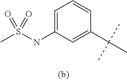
C1=C(NS(C)(=O)=O)C=C(C(C)(C)C)C=C1
